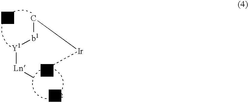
[Ln]([Y1][b1]C[Ir]N)C.[Z12]
